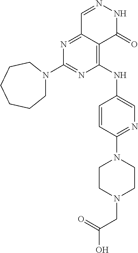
N1=C(N2CCCCCC2)N=C2C(=C1NC1=CN=C(N3CCN(CC(O)=O)CC3)C=C1)C(=O)NN=C2
